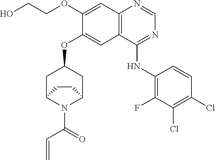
C12=C(C(NC3=C(F)C(Cl)=C(Cl)C=C3)=NC=N1)C=C(OC1CC3N(C(C=C)=O)C(C1)CC3)C(OCCO)=C2
